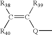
C(=C([R39])[Q]C)([R40])[R38]
